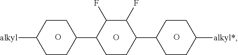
C1CC([alkyl])CCC1C1CCC(C2CCC([alkyl*])CC2)C(F)C1F.O.O.O
